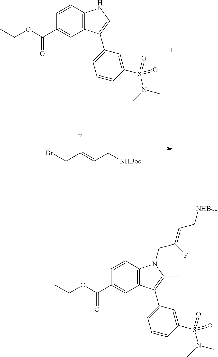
C1(C(OCC)=O)=CC2=C(C=C1)NC(C)=C2C1=CC=CC(S(=O)(N(C)C)=O)=C1.BrCC(=CC[NHBoc])F.C1(C(OCC)=O)=CC2=C(C=C1)N(CC(=CC[NHBoc])F)C(C)=C2C1=CC=CC(S(=O)(N(C)C)=O)=C1
